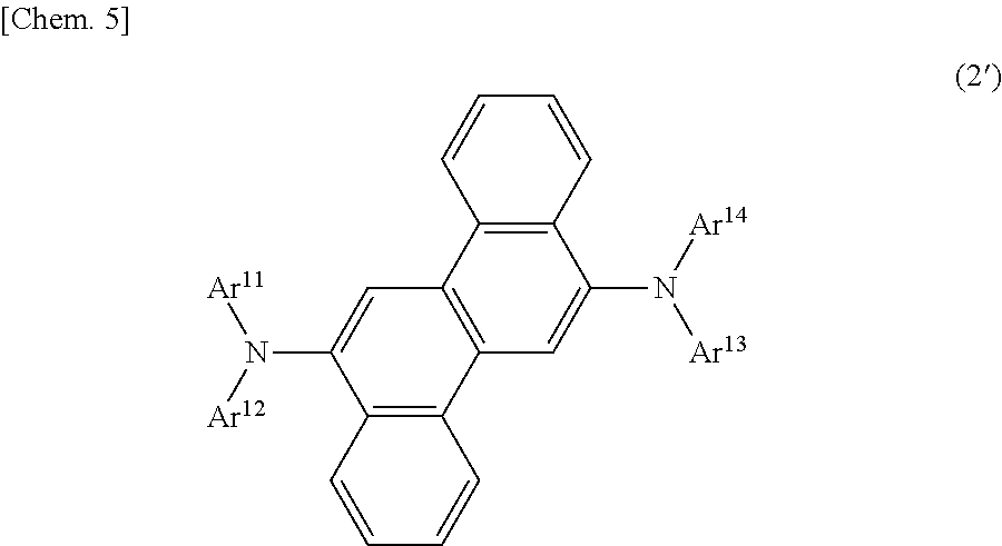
C12=C(C3=C(C=C1N([Ar14])[Ar13])C1=C(C(N([Ar12])[Ar11])=C3)C=CC=C1)C=CC=C2
